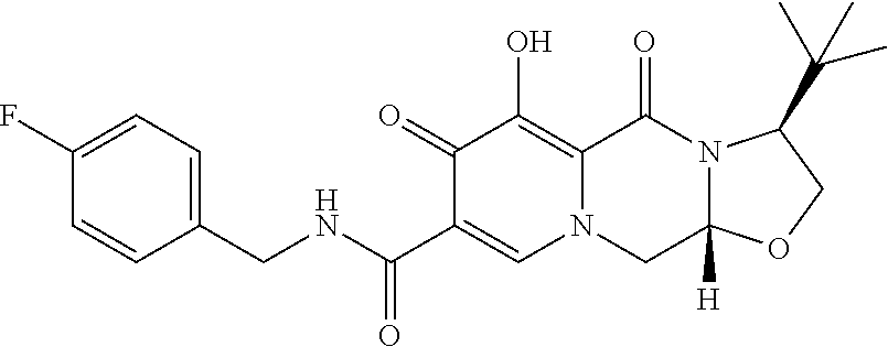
C1(CNC(C2=CN3C(=C(O)C2=O)C(=O)N2C([H])(C3)OCC2C(C)(C)C)=O)=CC=C(F)C=C1
